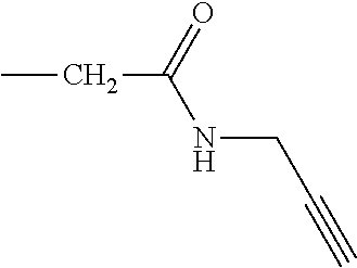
CCC(NCC#C)=O
